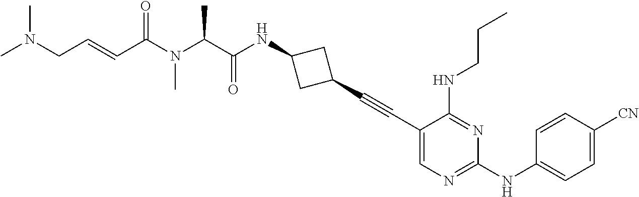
C1(C#CC2CC(NC(C(N(C(C=CCN(C)C)=O)C)C)=O)C2)=CN=C(NC2=CC=C([CN])C=C2)N=C1NCCC
